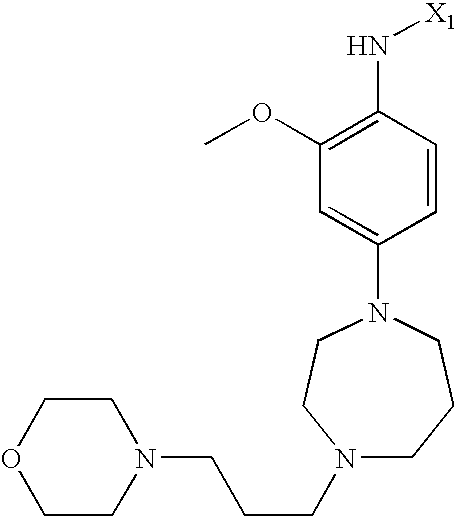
C1=C(N2CCN(CCCN3CCOCC3)CCC2)C=CC(N[X1])=C1OC
